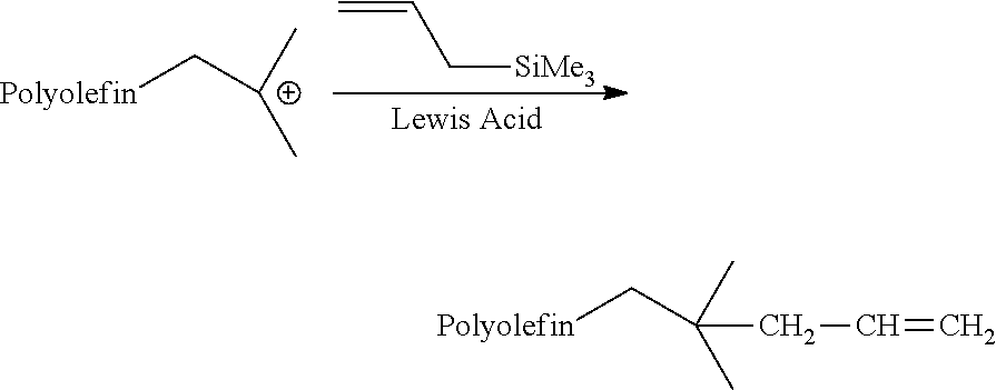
C=CC[SiMe3].[Polyolefin]C[C+](C)C.[Polyolefin]CC(C)(C)CC=C
